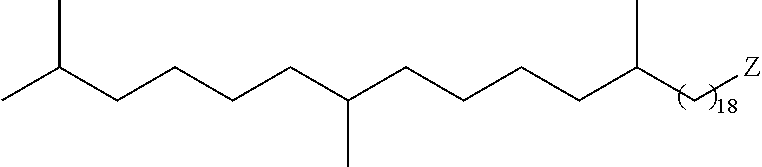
C(CC(CCCCC(C[Z])C)C)CCC(C)C
